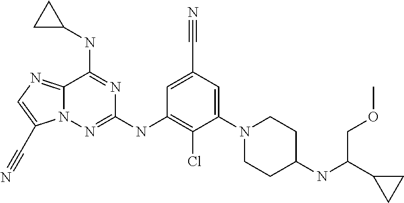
C12=NC=C(C#N)N1N=C(NC1=C(Cl)C(N3CCC(NC(C4CC4)COC)CC3)=CC(C#N)=C1)N=C2NC1CC1
